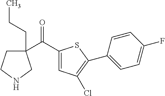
C1(C(C2(CCC)CCNC2)=O)=CC(Cl)=C(C2=CC=C(F)C=C2)S1
